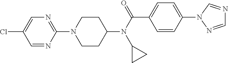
N1=C(N2CCC(N(C(=O)C3=CC=C(N4C=NC=N4)C=C3)C3CC3)CC2)N=CC(Cl)=C1
